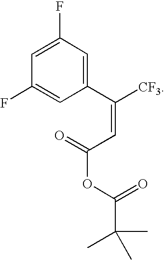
C1(F)=CC(F)=CC(C([CF3])=CC(OC(=O)C(C)(C)C)=O)=C1
